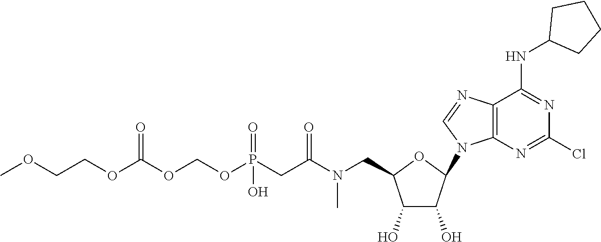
C1(O)C(O)C(N2C3=C(C(NC4CCCC4)=NC(Cl)=N3)N=C2)OC1CN(C(CP(OCOC(OCCOC)=O)(=O)O)=O)C
